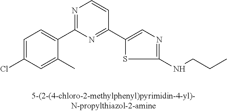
C1=C(Cl)C=C(C)C(C2=NC=CC(C3=CN=C(NCCC)S3)=N2)=C1
